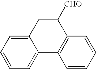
C12=CC=CC=C1C1=C(C([CHO])=C2)C=CC=C1
